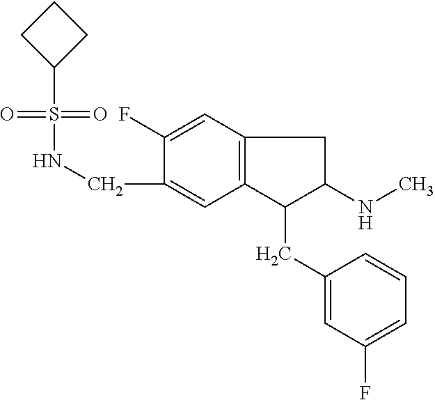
C(C1=CC2=C(C=C1F)CC(NC)C2CC1=CC(F)=CC=C1)NS(=O)(=O)C1CCC1
